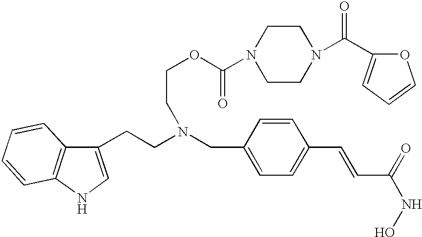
C1(CCN(CC2=CC=C(C=CC(=O)NO)C=C2)CCOC(=O)N2CCN(C(=O)C3=CC=CO3)CC2)=CNC2=C1C=CC=C2
